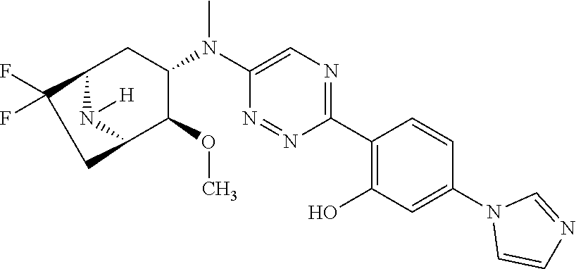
C1(C2=C(O)C=C(N3C=CN=C3)C=C2)=NC=C(N(C2CC3N([H])C(C2OC)CC3(F)F)C)N=N1
